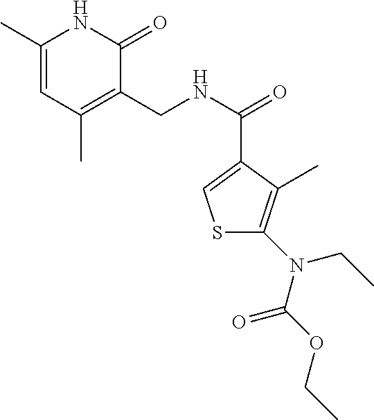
S1C(N(CC)C(=O)OCC)=C(C)C(C(=O)NCC2=C(C)C=C(C)NC2=O)=C1
